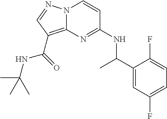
N(C1=NC2=C(C(NC(C)(C)C)=O)C=NN2C=C1)C(C1=CC(F)=CC=C1F)C
